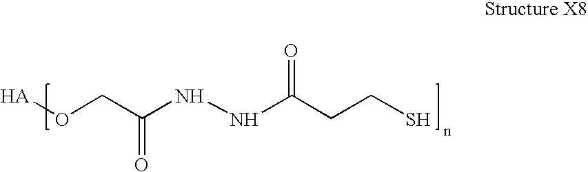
C(C(NNC(CCS)=O)=O)O[HA]
